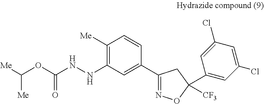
[Me]C(OC(NNC1=C([Me])C=CC(C2=NOC(C3=CC(Cl)=CC(Cl)=C3)([CF3])C2)=C1)=O)[Me]
